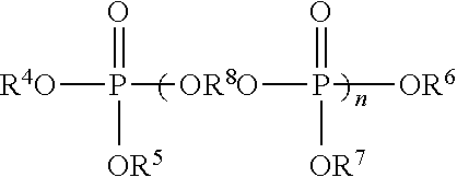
[R4O]P([OR8O]P([OR6])(=O)[OR7])(=O)[OR5]
